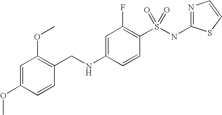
C1=C(OC)C=CC(CNC2=CC(F)=C(S(=O)(NC3=NC=CS3)=O)C=C2)=C1OC
